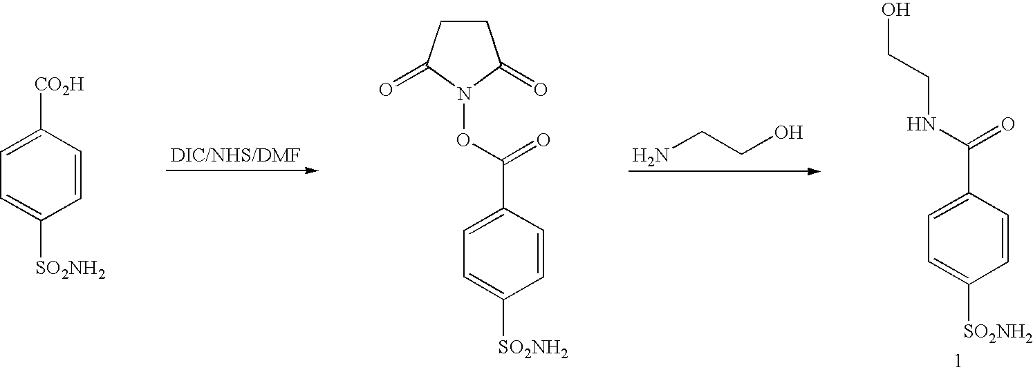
C1=CC(C(NCCO)=O)=CC=C1[SO2NH2].NCCO.C1=CC([CO2H])=CC=C1[SO2NH2].C1=CC(C(ON2C(=O)CCC2=O)=O)=CC=C1[SO2NH2]
